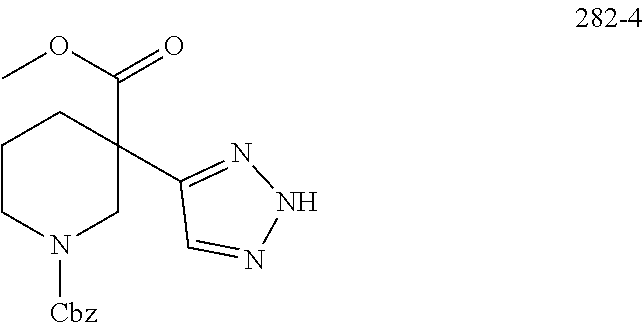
C1CN([Cbz])CC(C2=NNN=C2)(C(=O)OC)C1
